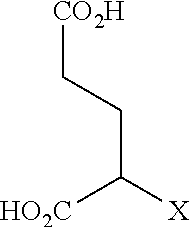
C(C([X])[HO2C])C[CO2H]
